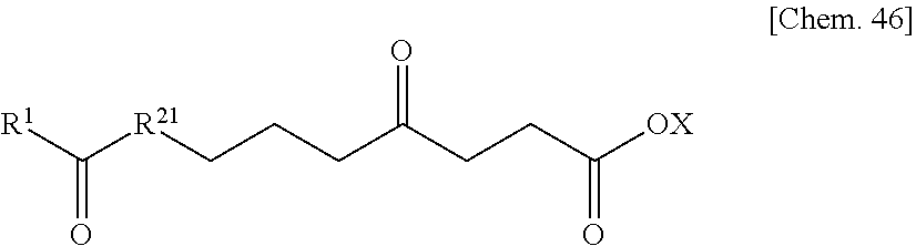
[R1]C([R21]CCCC(CCC([OX])=O)=O)=O
